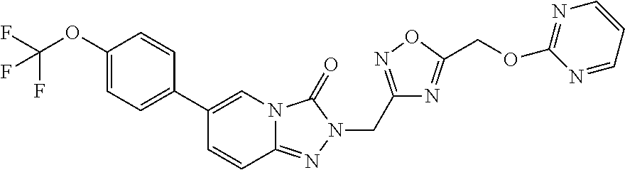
C1(OC(F)(F)F)=CC=C(C2=CN3C(=NN(CC4=NOC(COC5=NC=CC=N5)=N4)C3=O)C=C2)C=C1
